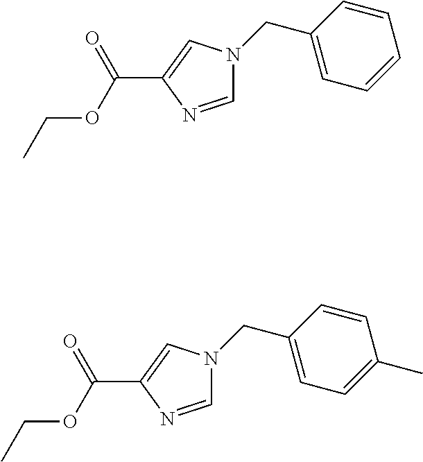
C1=NC(C(OCC)=O)=CN1CC1=CC=CC=C1.C1=NC(C(OCC)=O)=CN1CC1=CC=C(C)C=C1
